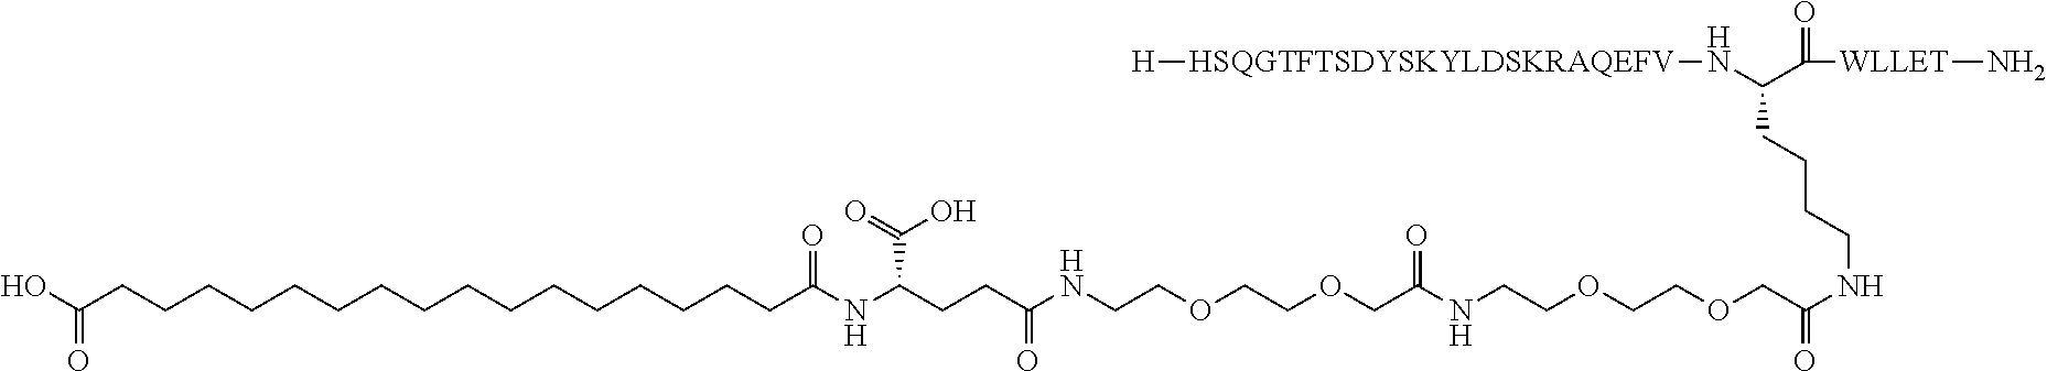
OC(CCCCCCCCCCCCCCCCC(NC(CCC(NCCOCCOCC(NCCOCCOCC(NCCCCC(N[HSQGTFTSDYSKYLDSKRAQEFV][H])C(=O)[WLLET]N)=O)=O)=O)C(O)=O)=O)=O
